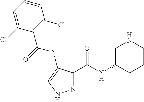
N1=C(C(NC2CCCNC2)=O)C(NC(C2=C(Cl)C=CC=C2Cl)=O)=CN1
